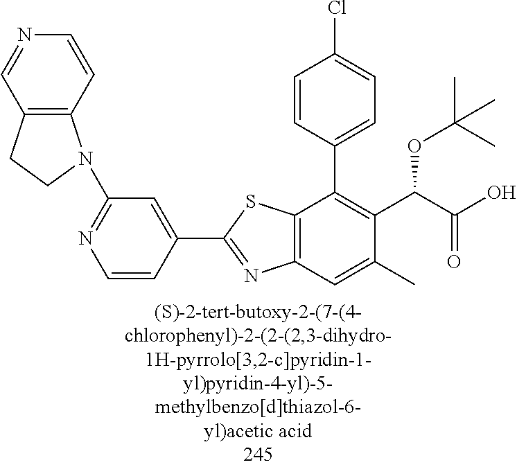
C1(N2C3=C(C=NC=C3)CC2)=NC=CC(C2=NC3=C(S2)C(C2=CC=C(Cl)C=C2)=C(C(C(O)=O)OC(C)(C)C)C(C)=C3)=C1
